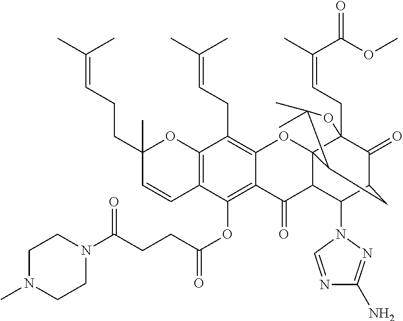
C12=C(C=CC(CCC=C(C)C)(C)O1)C(OC(CCC(N1CCN(C)CC1)=O)=O)=C1C(=C2CC=C(C)C)OC23C4(CC=C(C)C(OC)=O)C(=O)C(CC2C(C)(C)O4)C(N2C=NC(N)=N2)C3C1=O
